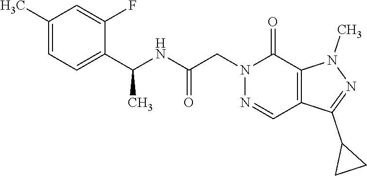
N1=CC2=C(C(=O)N1CC(NC(C1=CC=C(C)C=C1F)C)=O)N(C)N=C2C1CC1
